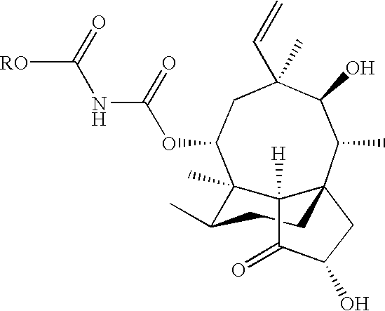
[RO]C(NC(OC1CC(C=C)(C)C(O)C(C)C23CCC(C)C1(C)C2([H])C(=O)C(O)C3)=O)=O
